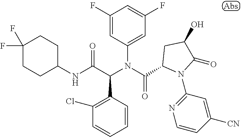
C1=CC(C(C(NC2CCC(F)(F)CC2)=O)N(C(=O)C2N(C3=NC=CC([CN])=C3)C(=O)C(O)C2)C2=CC(F)=CC(F)=C2)=C(Cl)C=C1
